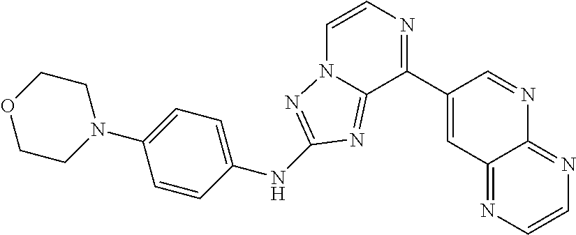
C1=CN=C(C2=CC3=NC=CN=C3N=C2)C2=NC(NC3=CC=C(N4CCOCC4)C=C3)=NN12
